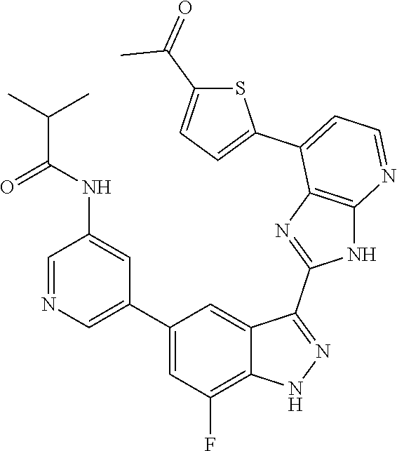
C1=NC=C(C2=CC(F)=C3C(=C2)C(C2=NC4=C(N2)N=CC=C4C2=CC=C(C(=O)C)S2)=NN3)C=C1NC(C(C)C)=O
